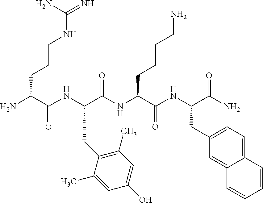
NC(C(NC(C(NC(C(NC(C(N)=O)CC1=CC=C2C(=C1)C=CC=C2)=O)CCCCN)=O)CC1=C(C)C=C(O)C=C1C)=O)CCCNC(=N)N
